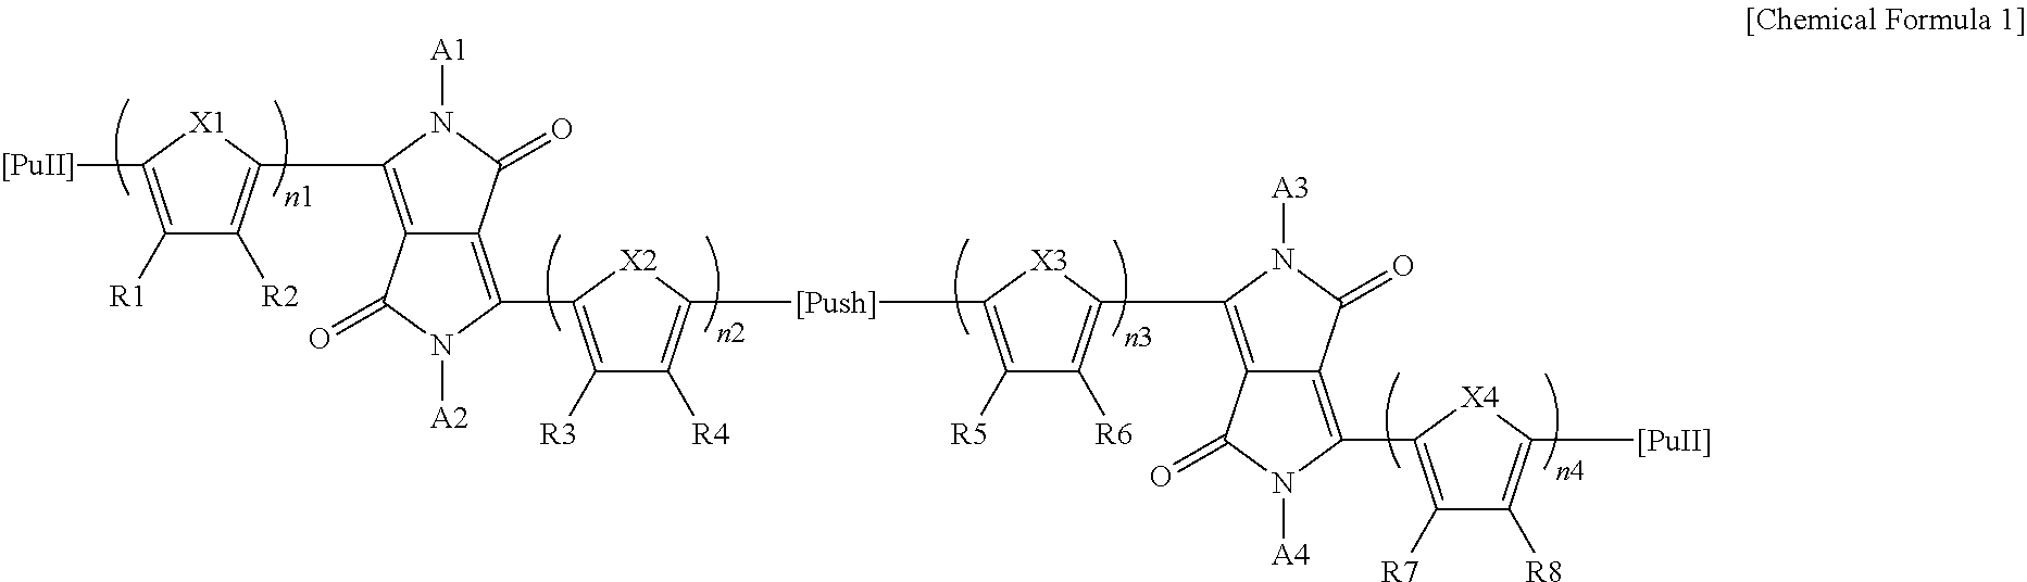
[[PuII]]C1=C([R1])C([R2])=C(C2=C3C(=C(C4=C([R3])C([R4])=C([[Push]]C5=C([R5])C([R6])=C(C6=C7C(=C(C8=C([R7])C([R8])=C([[PuII]])[X4]8)N([A4])C7=O)C(=O)N6[A3])[X3]5)[X2]4)N([A2])C3=O)C(=O)N2[A1])[X1]1
